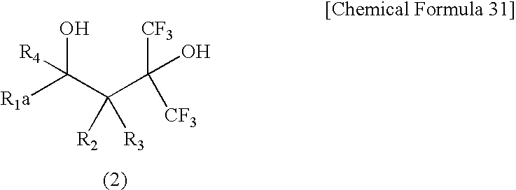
[R1a]C(C(C([CF3])(O)[CF3])([R2])[R3])(O)[R4]
